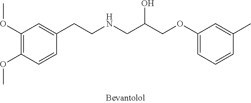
C1(OC)=C(OC)C=CC(CCNCC(COC2=CC=CC(C)=C2)O)=C1
